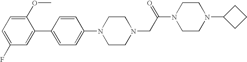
C1(N2CCN(CC(N3CCN(C4CCC4)CC3)=O)CC2)=CC=C(C2=CC(F)=CC=C2OC)C=C1
